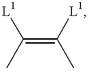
CC(=C(C)[L1])[L1]
